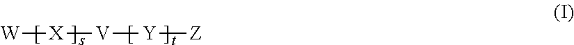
[W][X][V][Y][Z]
